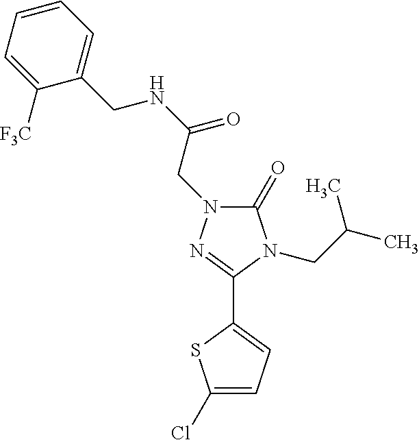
C1(=O)N(CC(NCC2=CC=CC=C2[F3C])=O)N=C(C2=CC=C(Cl)S2)N1CC(C)C
